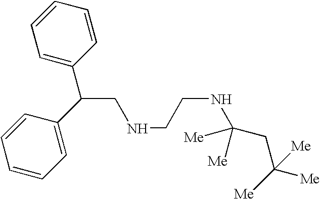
C(CNCCNC(CC([Me])([Me])[Me])([Me])[Me])(C1=CC=CC=C1)C1=CC=CC=C1
